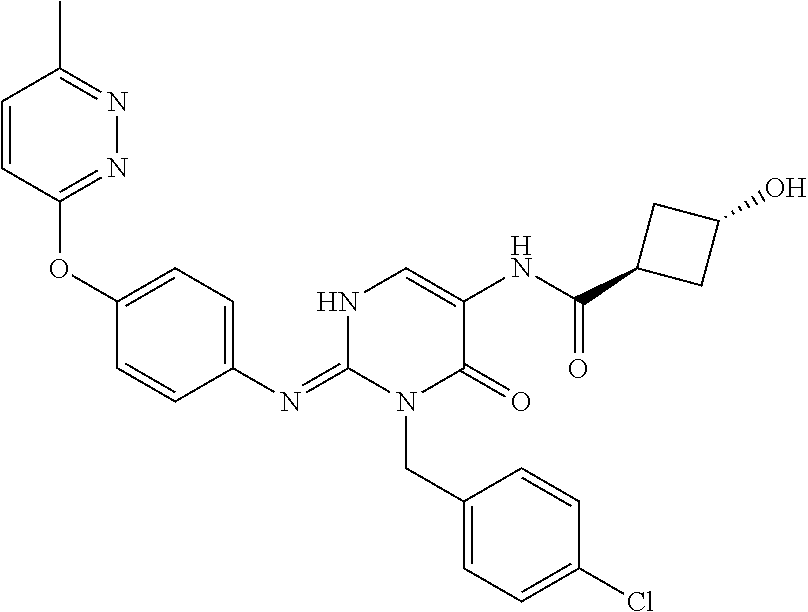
C1(OC2=NN=C(C)C=C2)=CC=C(N=C2N(CC3=CC=C(Cl)C=C3)C(=O)C(NC(C3CC(O)C3)=O)=CN2)C=C1
